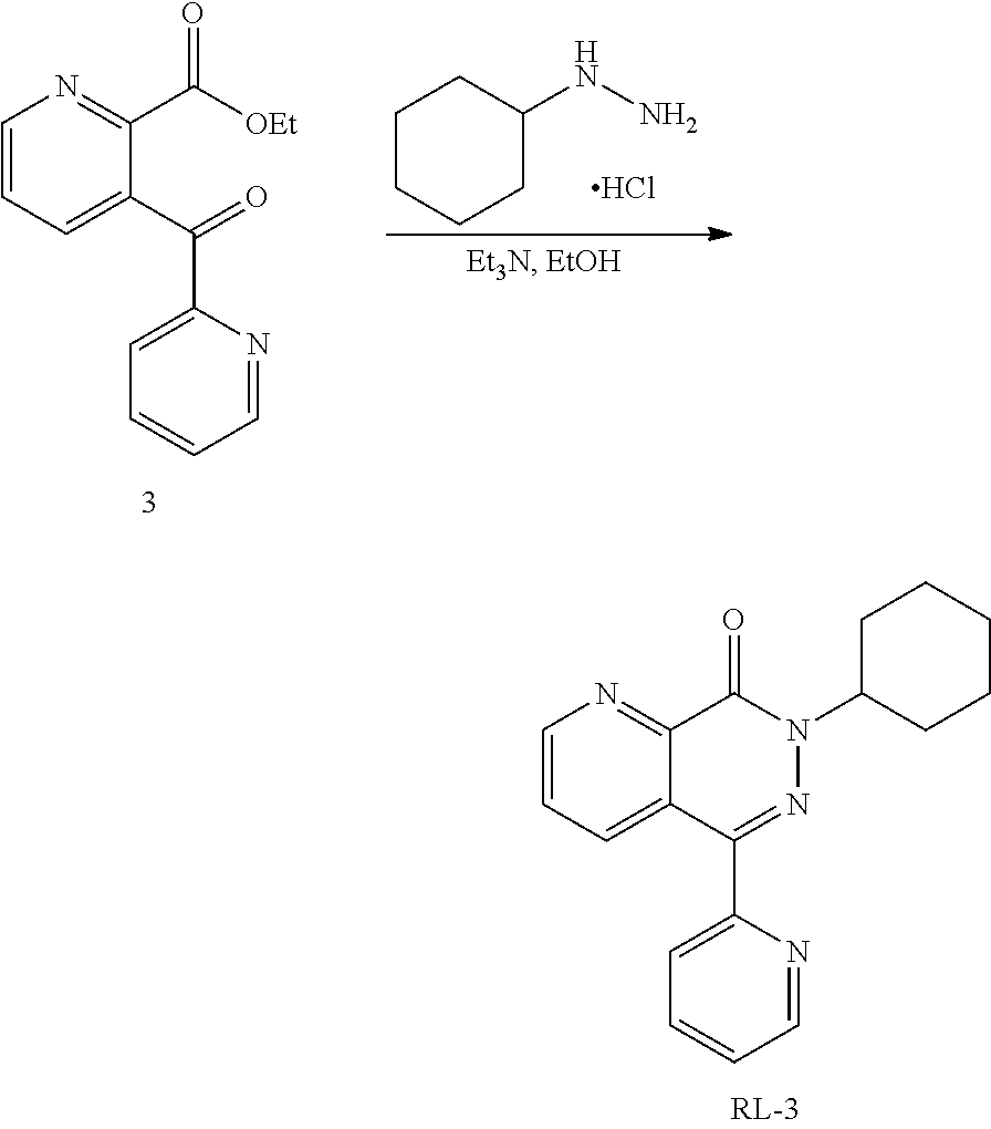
C1=C(C2=NN(C3CCCCC3)C(=O)C3=NC=CC=C23)N=CC=C1.C1CCCC(NN)C1.Cl.C1=C(C(=O)C2=CC=CN=C2C([OEt])=O)N=CC=C1
